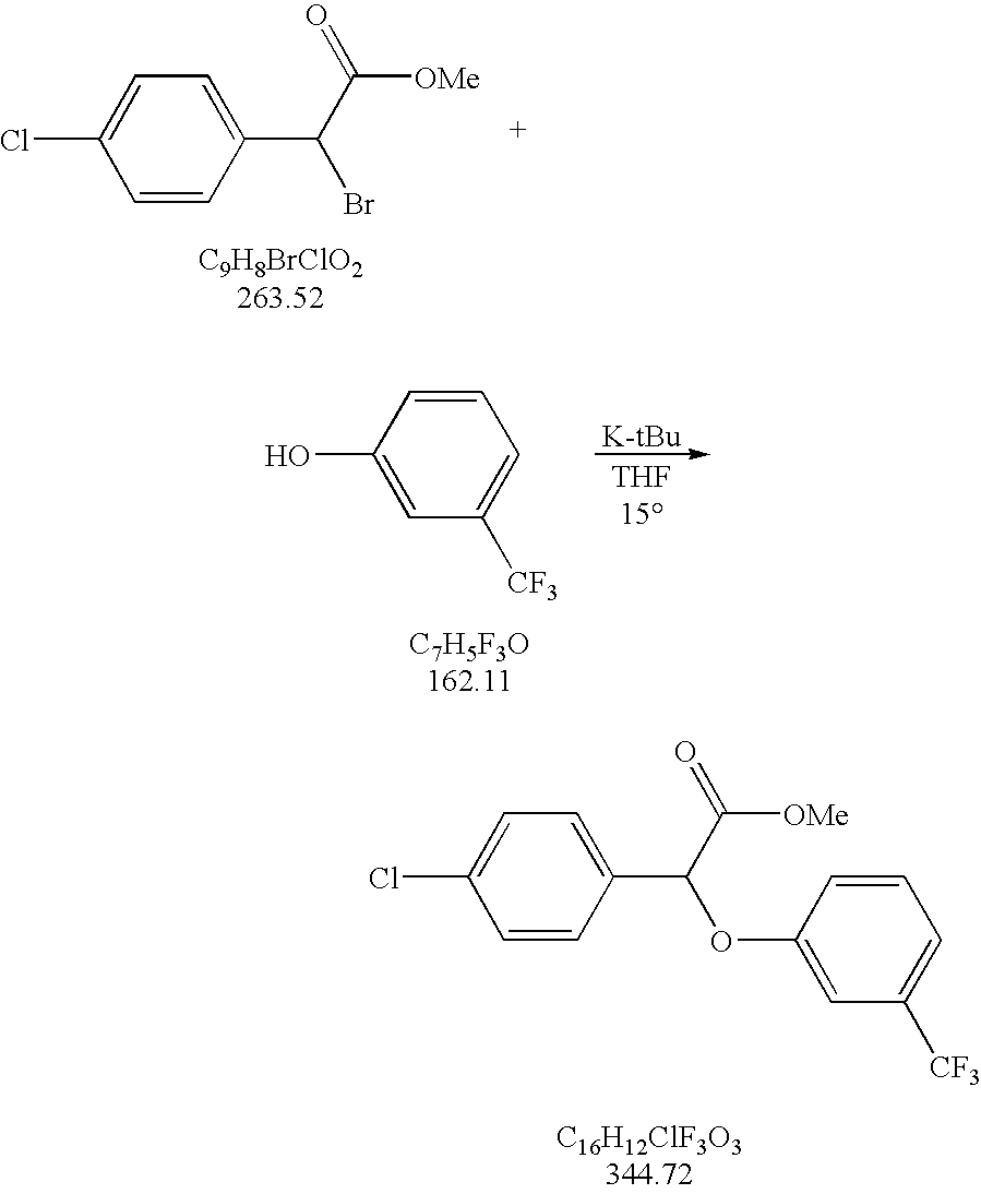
C1=CC(C(C(=O)[OMe])Br)=CC=C1Cl.C1=C(O)C=CC=C1[CF3].[K-tBu].C1=CC(C(C(=O)[OMe])OC2=CC([CF3])=CC=C2)=CC=C1Cl
